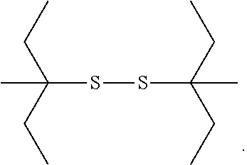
CC(CC)(CC)SSC(CC)(CC)C
